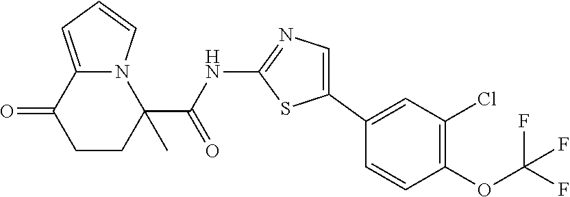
C1CC(C(NC2=NC=C(C3=CC(Cl)=C(OC(F)(F)F)C=C3)S2)=O)(C)N2C(=CC=C2)C1=O
